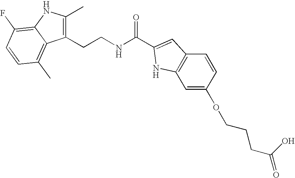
C1(CCNC(=O)C2=CC3=C(C=C(OCCCC(=O)O)C=C3)N2)=C(C)NC2=C(F)C=CC(C)=C12
